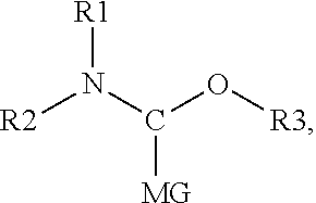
[R2]N(C(O[R3])[MG])[R1]
